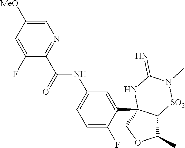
C1(C)C2C(C3=CC(NC(C4=NC=C([MeO])C=C4F)=O)=CC=C3F)(CO1)NC(=N)N(C)[SO2]2
